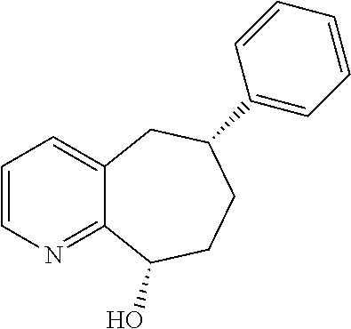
C1=CN=C2C(=C1)CC(C1=CC=CC=C1)CCC2O
